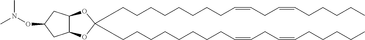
C(CCCCCCCC=CCC=CCCCCC)C1(CCCCCCCCC=CCC=CCCCCC)OC2C(O1)CC(ON(C)C)C2
